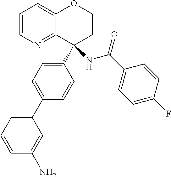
C1=CN=C2C(=C1)OCCC2(C1=CC=C(C2=CC=CC(N)=C2)C=C1)NC(C1=CC=C(F)C=C1)=O
